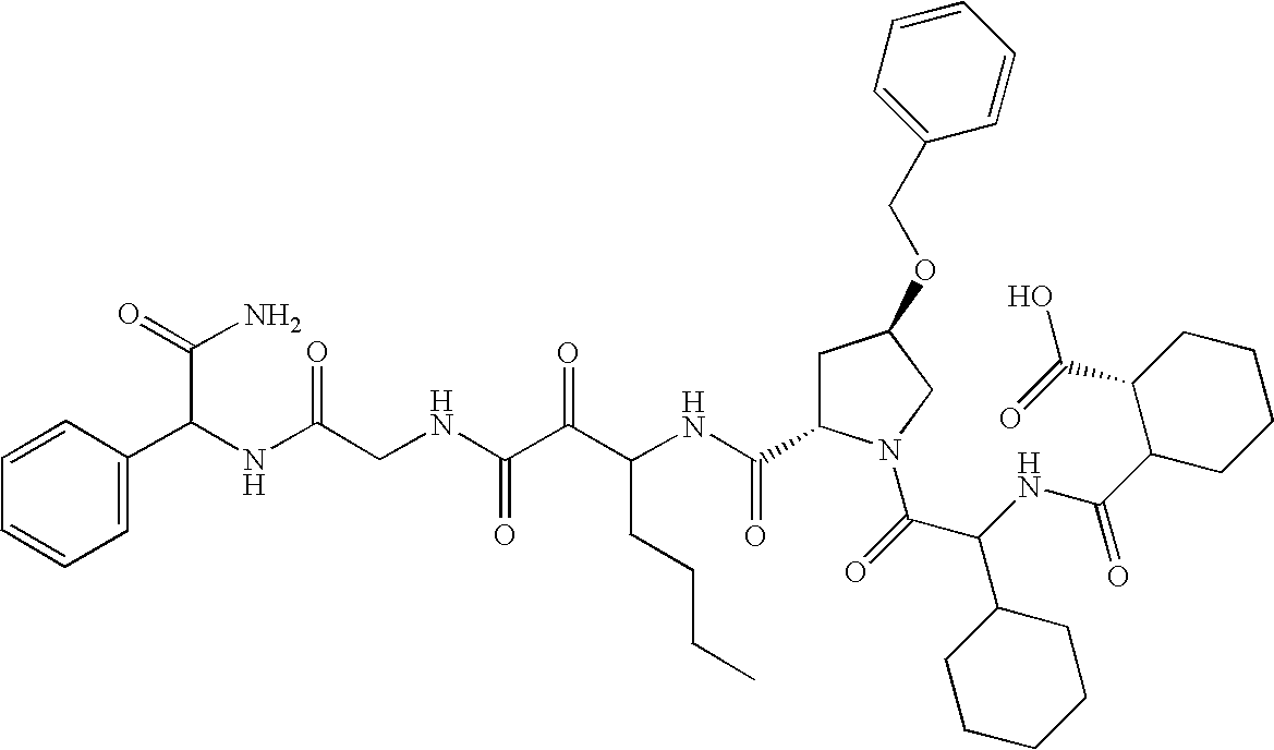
C(NC(C(=O)N1CC(OCC2=CC=CC=C2)CC1C(NC(C(C(NCC(NC(C(N)=O)C1=CC=CC=C1)=O)=O)=O)CCCC)=O)C1CCCCC1)(=O)C1CCCCC1C(=O)O
